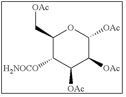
[OAc]CC1C([H2NOCO])C([OAc])C([OAc])C([OAc])O1
